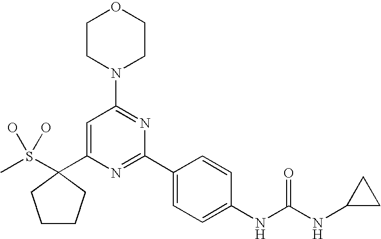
CS(O)(O)C1(C2=CC(N3CCOCC3)=NC(C3=CC=C(NC(NC4CC4)=O)C=C3)=N2)CCCC1
